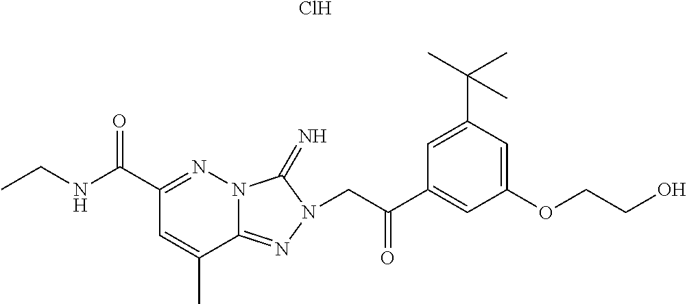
N12C(=NN(CC(C3=CC(OCCO)=CC(C(C)(C)C)=C3)=O)C1=N)C(C)=CC(C(NCC)=O)=N2.Cl
